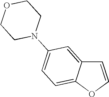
C1=COC2=CC=C(N3CCOCC3)C=C12
